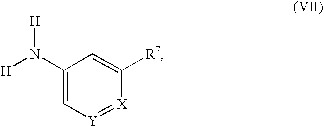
C1(N([H])[H])=C[Y]=[X]C([R7])=C1
